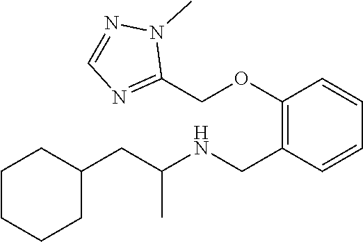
C1(CC(NCC2=C(OCC3=NC=NN3C)C=CC=C2)C)CCCCC1
